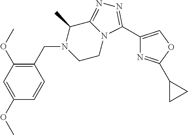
C1(C)C2=NN=C(C3=COC(C4CC4)=N3)N2CCN1CC1=C(OC)C=C(OC)C=C1
